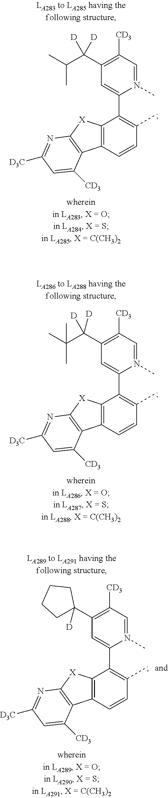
C1([CD3])=C(C(C(C)C)([D])[D])C=C(C2=C(C)C=CC3=C2[X]C2=C3C([CD3])=CC([D3C])=N2)N(C)=C1.C1([CD3])=C(C(C(C)(C)C)([D])[D])C=C(C2=C(C)C=CC3=C2[X]C2=C3C([CD3])=CC([D3C])=N2)N(C)=C1.C1([CD3])=C(C2([D])CCCC2)C=C(C2=C(C)C=CC3=C2[X]C2=C3C([CD3])=CC([D3C])=N2)N(C)=C1
